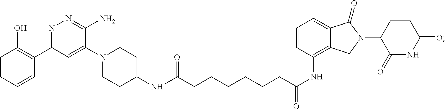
C(NC1=C2C(=CC=C1)C(=O)N(C1CCC(=O)NC1=O)C2)(=O)CCCCCCC(NC1CCN(C2=CC(C3=C(O)C=CC=C3)=NN=C2N)CC1)=O
